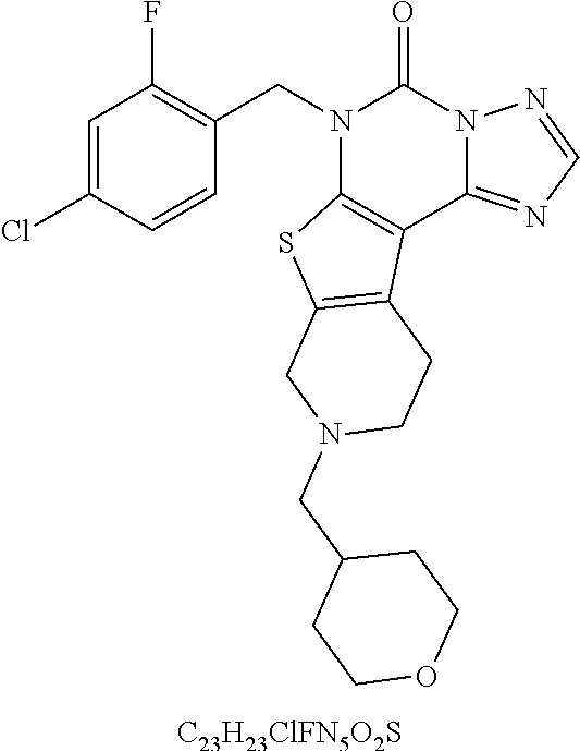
C1=C(Cl)C=CC(CN2C3=C(C4=NC=NN4C2=O)C2=C(S3)CN(CC3CCOCC3)CC2)=C1F.[C23H23ClFN5O2S]
